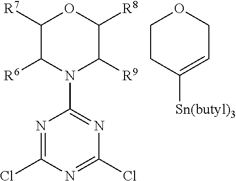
N1=C(Cl)N=C(Cl)N=C1N1C([R9])C([R8])OC([R7])C1[R6].[Sn(butyl)3]C1=CCOCC1
